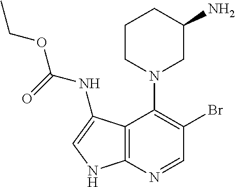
C12=C(N=CC(Br)=C1N1CC(N)CCC1)NC=C2NC(=O)OCC
